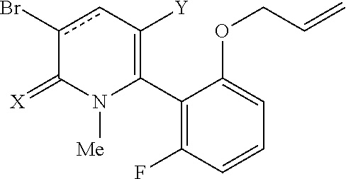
C1(C2=C([Y])cc(Br)C(=[X])N2[Me])=C(F)C=CC=C1OCC=C
